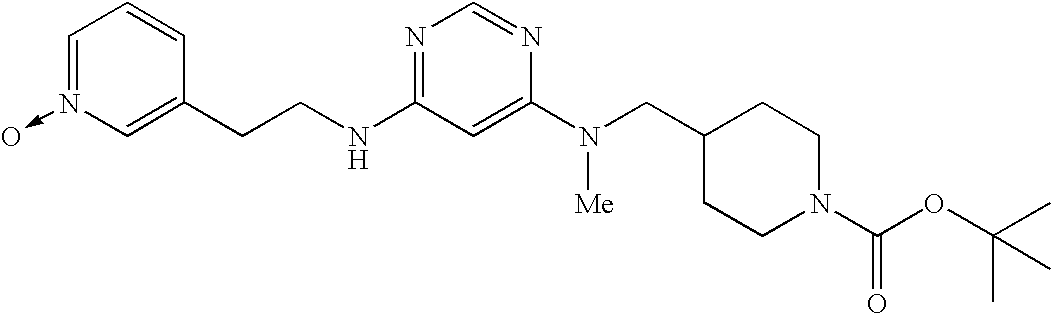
C1(CCNC2=NC=NC(N([Me])CC3CCN(C(OC(C)(C)C)=O)CC3)=C2)=CN(->O)=CC=C1
